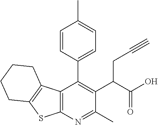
C12=C(N=C(C)C(C(C(O)=O)CC#C)=C1C1=CC=C(C)C=C1)SC1=C2CCCC1
